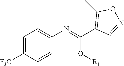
C1=C([F3C])C=CC(N=C(C2=C(C)ON=C2)O[R1])=C1
